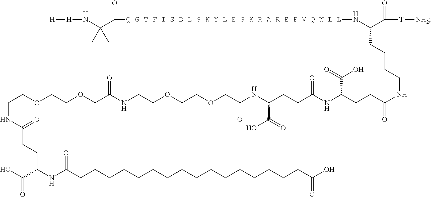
OC(C(NC(CCCCCCCCCCCCCCCCC(O)=O)=O)CCC(NCCOCCOCC(NCCOCCOCC(NC(CCC(NC(CCC(NCCCCC(N[Q G T F T S D L S K Y L E S K R A R E F V Q W L L]C(=O)C(N[H][H])(C)C)C([T][NH2])=O)=O)C(=O)O)=O)C(=O)O)=O)=O)=O)=O
